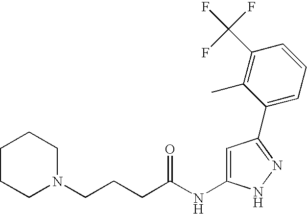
C1CCN(CCCC(NC2=CC(C3=CC=CC(C(F)(F)F)=C3C)=NN2)=O)CC1
